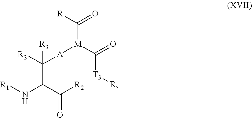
C(C(N[R1])C(=O)[R2])([A][M](C(=O)[R])C([T3][R])=O)([R3])[R3]
